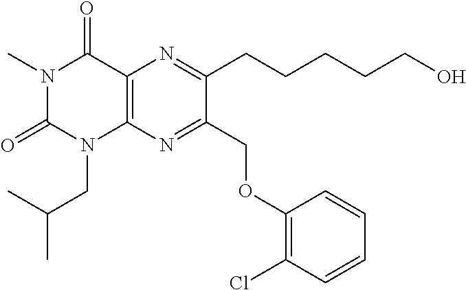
N1(C)C(=O)N(CC(C)C)C2=C(C1=O)N=C(CCCCCO)C(COC1=C(Cl)C=CC=C1)=N2
